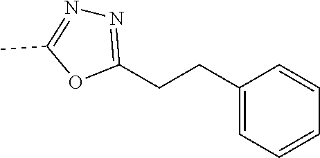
C1(CCC2=CC=CC=C2)=NN=C(C)O1
